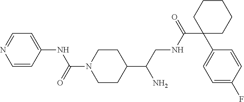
C1(C(CNC(C2(C3=CC=C(F)C=C3)CCCCC2)=O)N)CCN(C(=O)NC2=CC=NC=C2)CC1
